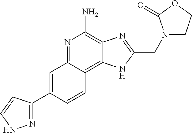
C1=C(C2=NNC=C2)C=CC2=C3C(=C(N)N=C12)N=C(CN1CCOC1=O)N3
